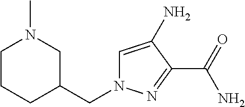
C1=C(N)C(C(=O)N)=NN1CC1CN(C)CCC1
